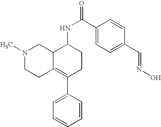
N1(C)CCC2=C(C3=CC=CC=C3)CCC(NC(C3=CC=C(C=NO)C=C3)=O)C2C1
